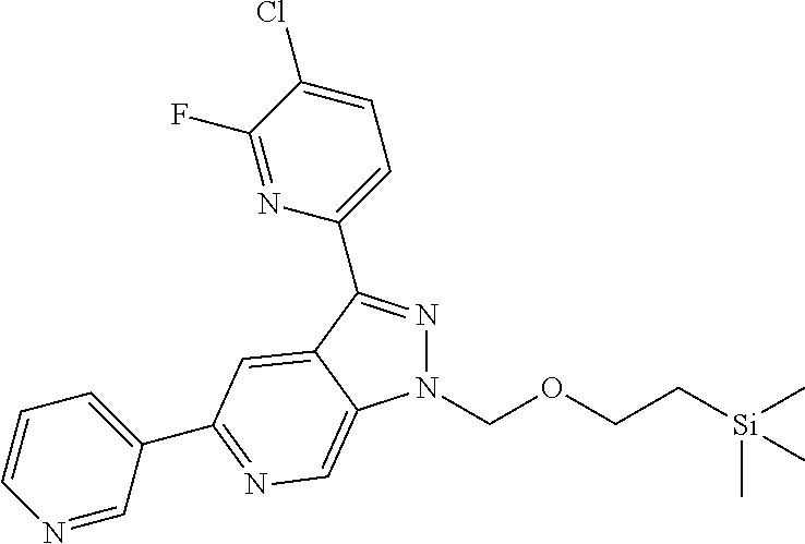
N1(COCC[Si](C)(C)C)N=C(C2=CC=C(Cl)C(F)=N2)C2=CC(C3=CC=CN=C3)=NC=C12
